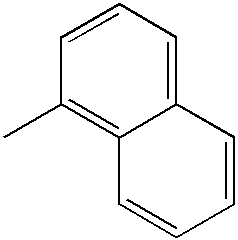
C12=CC=CC(C)=C1C=CC=C2
